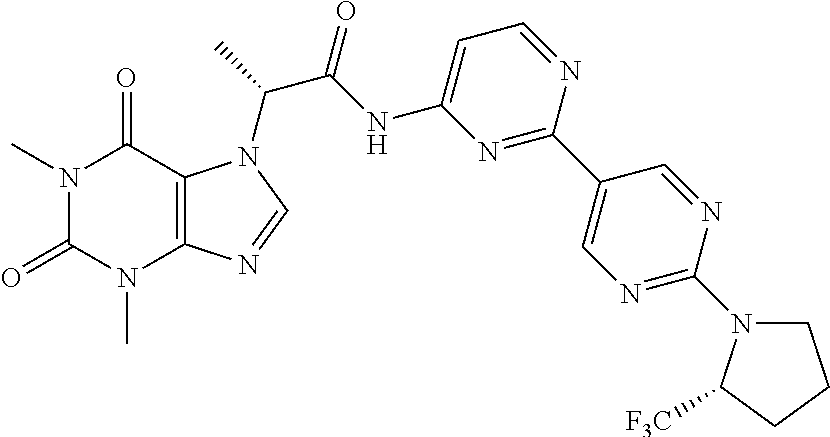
N1(C)C(=O)N(C)C2=C(C1=O)N(C(C)C(NC1=CC=NC(C3=CN=C(N4CCCC4[F3C])N=C3)=N1)=O)C=N2
